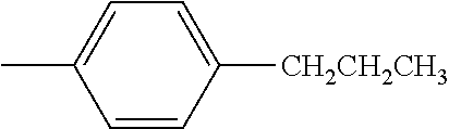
C1=CC([CH2CH2CH3])=CC=C1C
